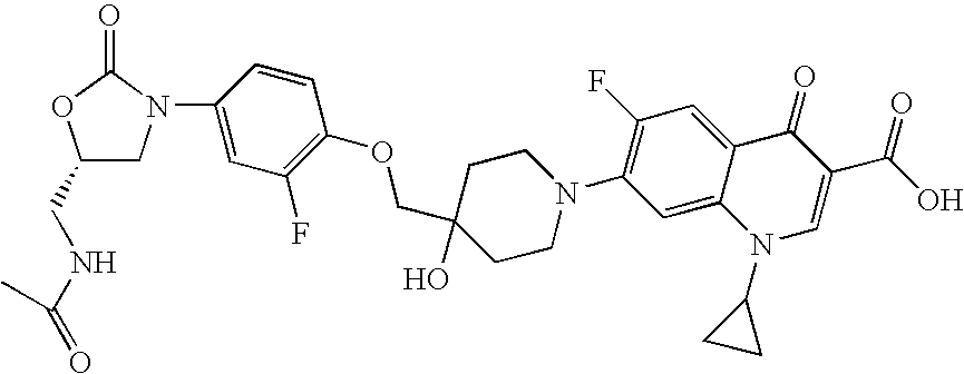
N1(C2CC2)C=C(C(O)=O)C(=O)C2=CC(F)=C(N3CCC(COC4=C(F)C=C(N5CC(CNC(=O)C)OC5=O)C=C4)(O)CC3)C=C12
